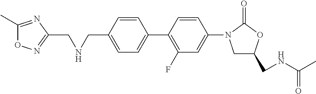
C1=C(CNCC2=NOC(C)=N2)C=CC(C2=C(F)C=C(N3CC(CNC(=O)C)OC3=O)C=C2)=C1
